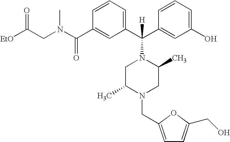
C1(C(N(CC([EtO])=O)C)=O)=CC(C(C2=CC(O)=CC=C2)([H])N2CC(C)N(CC3=CC=C(CO)O3)CC2C)=CC=C1
